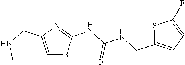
C1=C(CNC)N=C(NC(NCC2=CC=C(F)S2)=O)S1
